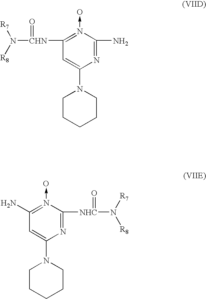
C1([CHN](=O)N([R8])[R7])=N(->O)C(N)=NC(N2CCCCC2)=C1.C1([NHC](N([R8])[R7])=O)=NC(N2CCCCC2)=CC(N)=N1->O
